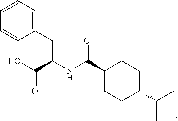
C1=CC=C(CC(NC(C2CCC(C(C)C)CC2)=O)C(O)=O)C=C1
